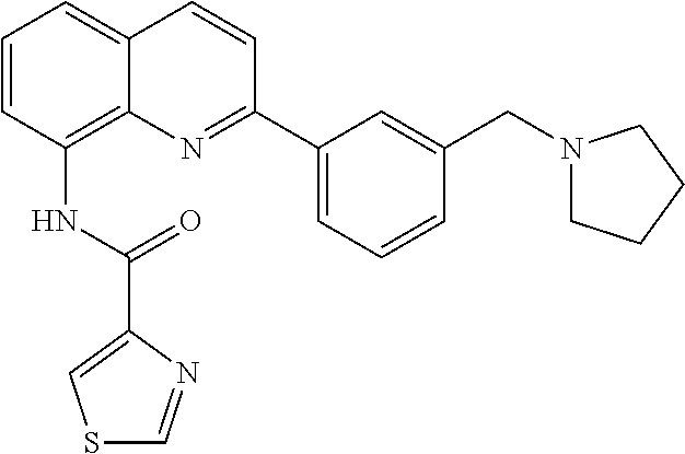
C1=CC(NC(C2=CSC=N2)=O)=C2C(=C1)C=CC(C1=CC=CC(CN3CCCC3)=C1)=N2
